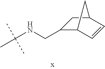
CC(NCC1C2C=CC(C1)C2)(C)C
